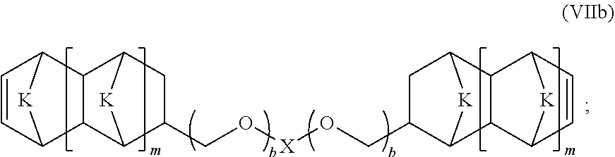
C12[K]C(C=C1)C1C3CC(CO[X]OCC4CC5[K]C4C4C6[K]C(C=C6)C54)C([K]3)C21
